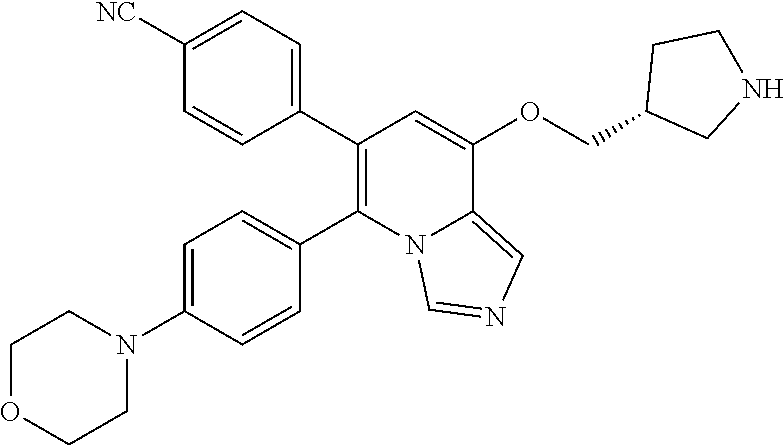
C1=CC(C2=C(C3=CC=C(N4CCOCC4)C=C3)N3C(=CN=C3)C(OCC3CNCC3)=C2)=CC=C1[NC]
